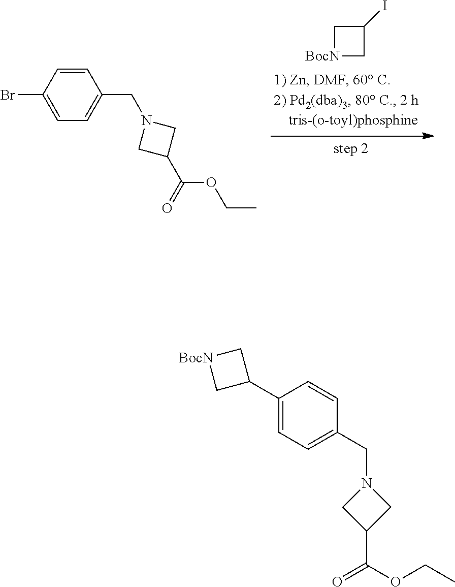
[BocN]1CC(I)C1.C1=CC(Br)=CC=C1CN1CC(C(OCC)=O)C1.C1(C2C[BocN]C2)=CC=C(CN2CC(C(OCC)=O)C2)C=C1
